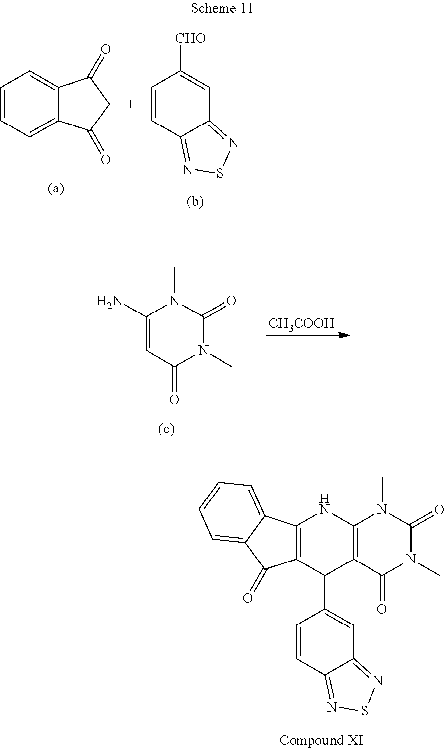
C1=CC=C2C(=C1)C(=O)CC2=O.C1=CC2=NSN=C2C=C1[CHO].C1(N)=CC(=O)N(C)C(=O)N1C.[CH3COOH].C12=C(C(C3=CC4=NSN=C4C=C3)C3=C(N1)N(C)C(=O)N(C)C3=O)C(=O)C1=CC=CC=C21
